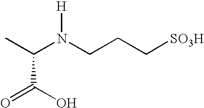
CC(N(CCC[SO3H])[H])C(O)=O
